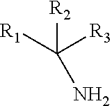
[R1]C([R3])(N)[R2]
